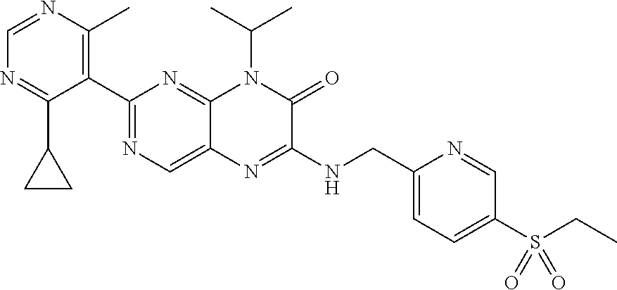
C1=NC(C)=C(C2=NC=C3C(=N2)N(C(C)C)C(=O)C(NCC2=CC=C(S(=O)(=O)CC)C=N2)=N3)C(C2CC2)=N1
